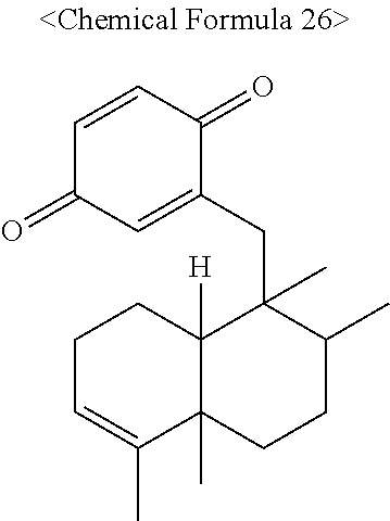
C1(=O)C=C(CC2(C)C3([H])C(C)(CCC2C)C(C)=CCC3)C(=O)C=C1
